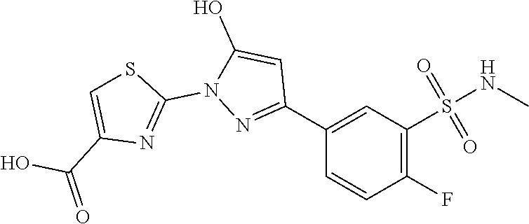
C1(S(NC)(=O)=O)=C(F)C=CC(C2=NN(C3=NC(C(=O)O)=CS3)C(O)=C2)=C1
